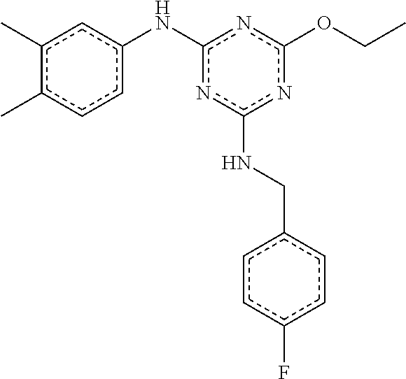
CCOc1nc(Nc2ccc(C)c(C)c2)nc(NCc2ccc(F)cc2)n1
